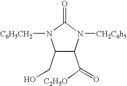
C1(CO)C(C([C2H5O])=O)N([CH2C6h5])C(=O)N1[C6H5CH2]
